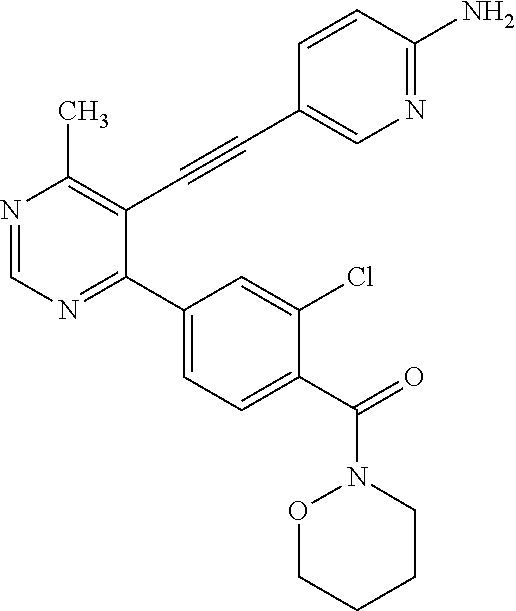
N1=CN=C(C2=CC=C(C(N3OCCCC3)=O)C(Cl)=C2)C(C#CC2=CN=C(N)C=C2)=C1C
